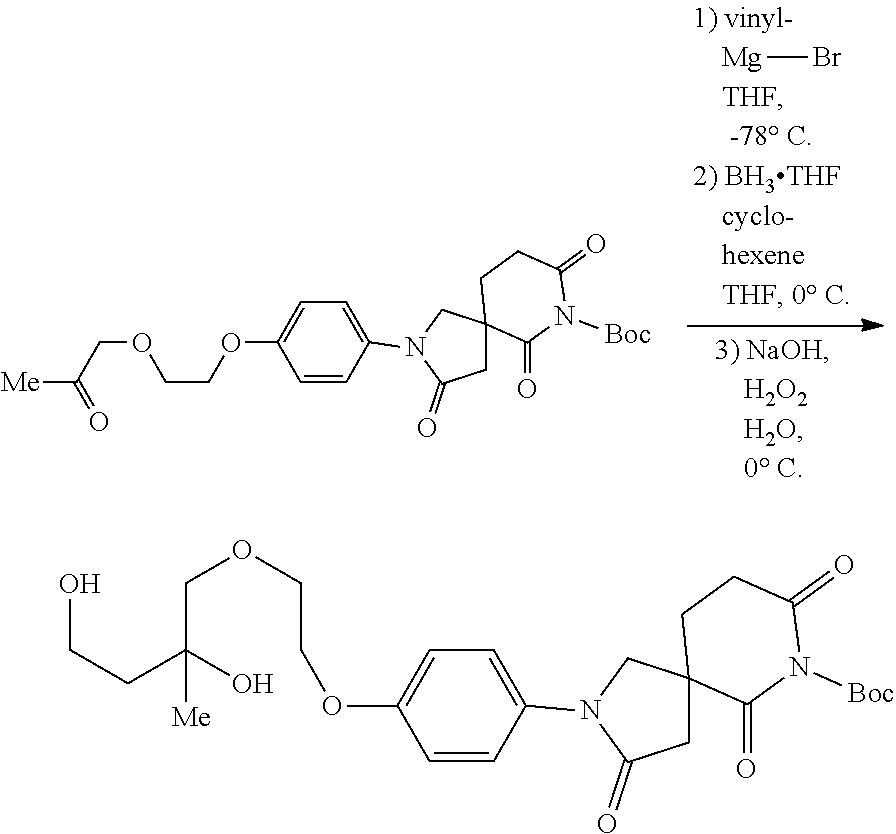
C1=CC(N2C(=O)CC3(C2)C(=O)N([Boc])C(=O)CC3)=CC=C1OCCOCC(O)(CCO)[Me].C1=CC(N2C(=O)CC3(C2)C(=O)N([Boc])C(=O)CC3)=CC=C1OCCOCC(=O)[Me].[Mg]Br
